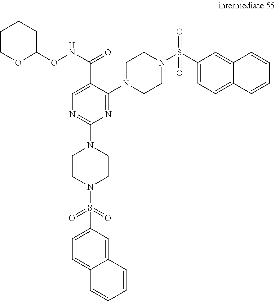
C(C1=CN=C(N2CCN(S(=O)(=O)C3=CC=C4C(=C3)C=CC=C4)CC2)N=C1N1CCN(S(C2=CC=C3C(=C2)C=CC=C3)(=O)=O)CC1)(NOC1OCCCC1)=O
